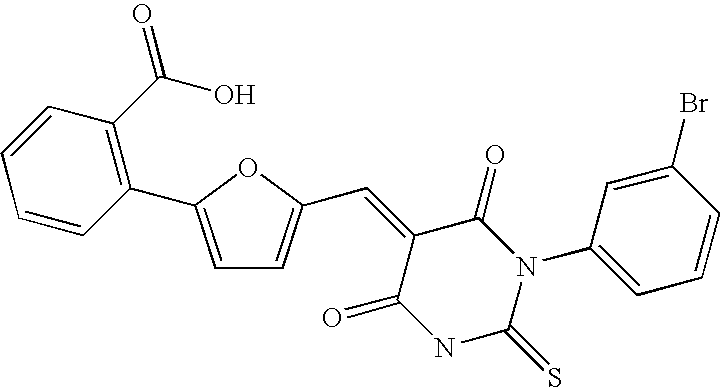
C(=C1C(=O)N(C2=CC=CC(Br)=C2)C(=S)NC1=O)C1=CC=C(C2=C(C(=O)O)C=CC=C2)O1
